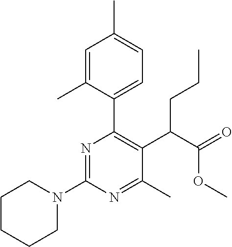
C1CCCN(C2=NC(C3=CC=C(C)C=C3C)=C(C(C(=O)OC)CCC)C(C)=N2)C1
